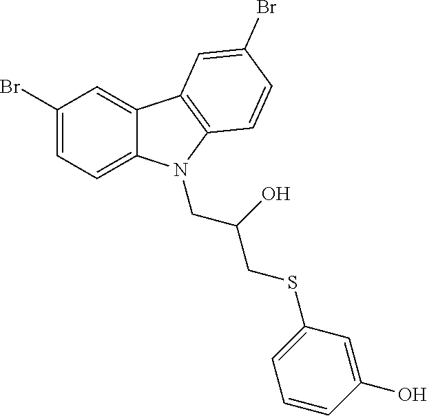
C1(Br)=CC=C2C(=C1)C1=C(N2CC(CSC2=CC=CC(O)=C2)O)C=CC(Br)=C1
